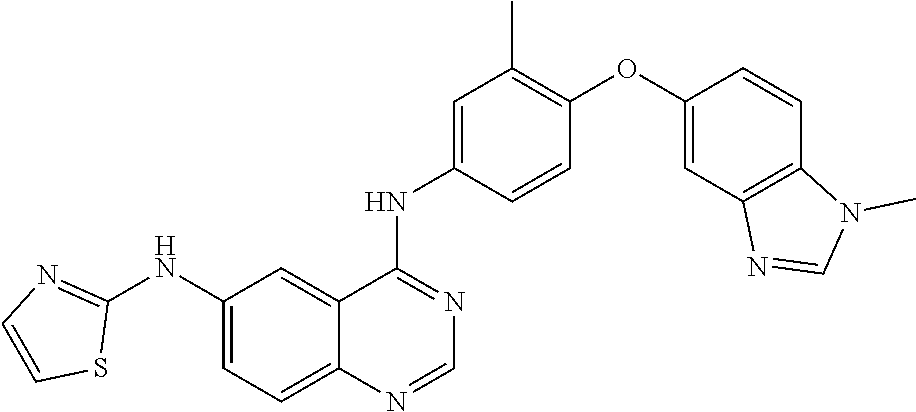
C1(NC2=NC=CS2)=CC=C2C(=C1)C(NC1=CC(C)=C(OC3=CC4=C(C=C3)N(C)C=N4)C=C1)=NC=N2
